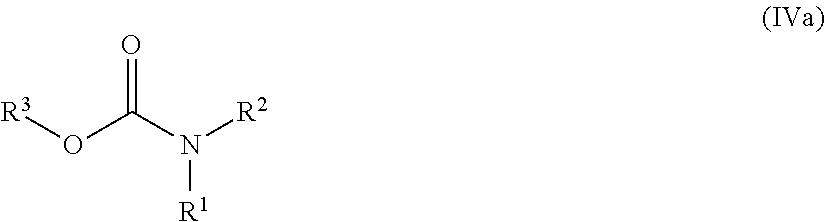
O=C(N([R1])[R2])O[R3]
